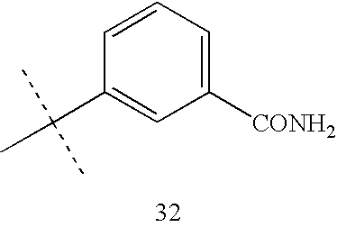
C1=CC(C(C)(C)C)=CC([CONH2])=C1
